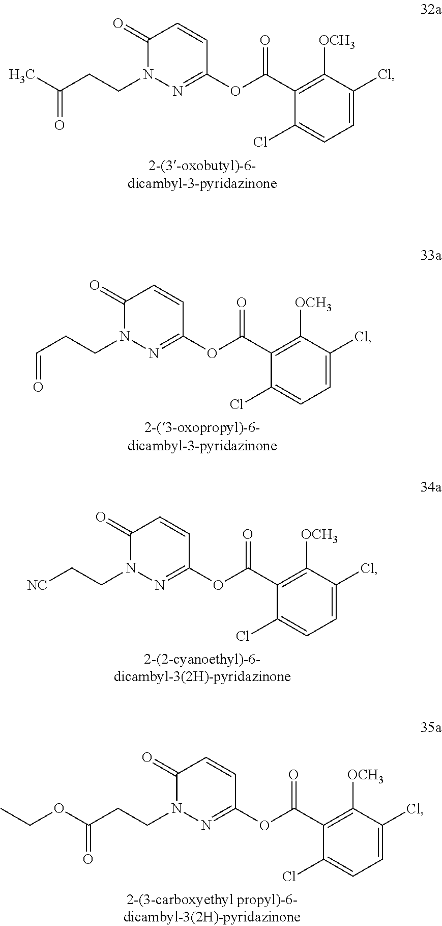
C1(=O)N(CCC(C)=O)N=C(OC(C2=C([OCH3])C(Cl)=CC=C2Cl)=O)C=C1.C1(=O)N(CCC=O)N=C(OC(C2=C([OCH3])C(Cl)=CC=C2Cl)=O)C=C1.C1(=O)N(CC[NC])N=C(OC(C2=C([OCH3])C(Cl)=CC=C2Cl)=O)C=C1.C1(=O)N(CCC(OCC)=O)N=C(OC(C2=C([OCH3])C(Cl)=CC=C2Cl)=O)C=C1
